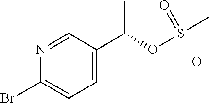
C1=C(C(OS(C)=O)C)C=NC(Br)=C1.O
